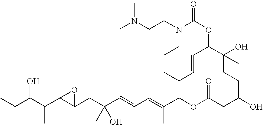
CCC(C(C1C(CC(C=CC=C(C2OC(=O)CC(O)CCC(O)(C)C(OC(N(CCN(C)C)CC)=O)C=CC2C)C)(O)C)O1)C)O
